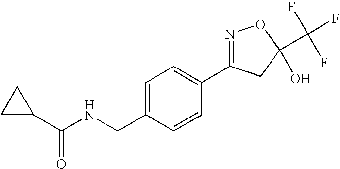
C1(C(NCC2=CC=C(C3=NOC(C(F)(F)F)(O)C3)C=C2)=O)CC1
